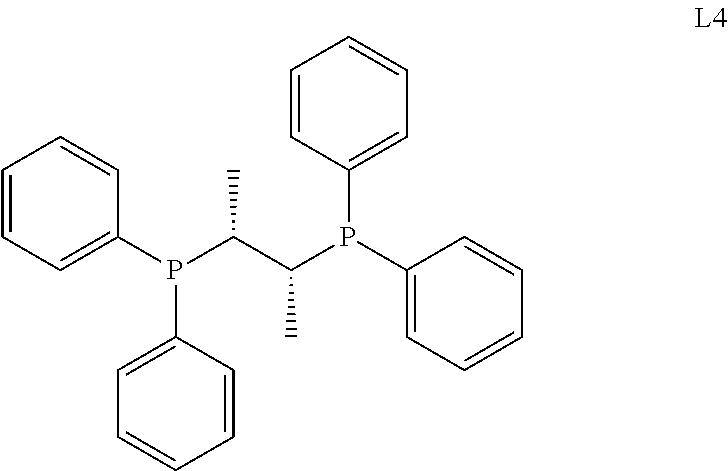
C1=CC=C(P(C(C)C(P(C2=CC=CC=C2)C2=CC=CC=C2)C)C2=CC=CC=C2)C=C1
